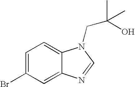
BrC1=CC=C2C(=C1)N=CN2CC(C)(O)C
